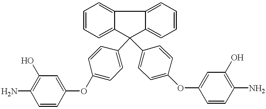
C1=CC(OC2=CC=C(C3(C4=CC=C(OC5=CC(O)=C(N)C=C5)C=C4)C4=CC=CC=C4C4=CC=CC=C43)C=C2)=CC(O)=C1N
